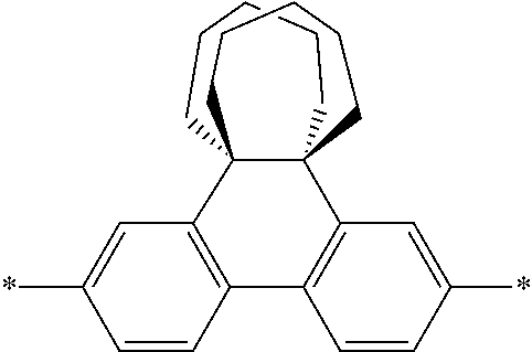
*C1=CC2=C(C=C1)C1=C(C=C(*)C=C1)C13CCCCCC21CCCCC3
